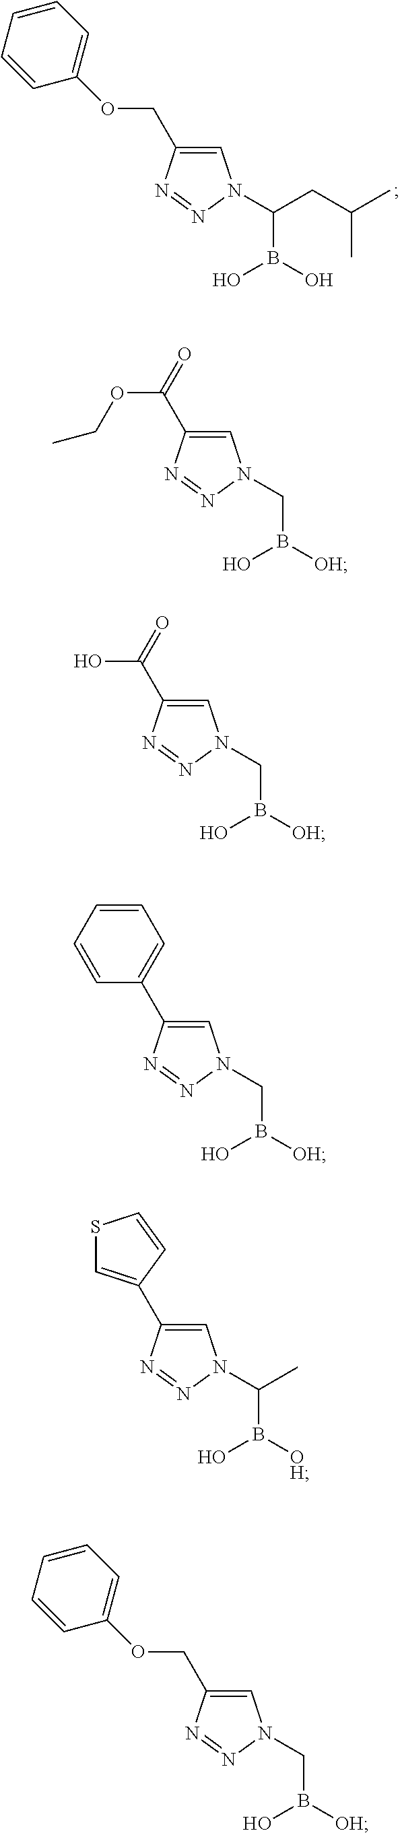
C1=C(C(OCC)=O)N=NN1CB([OH])O.C1=C(COC2=CC=CC=C2)N=NN1CB([OH])O.C1=C(COC2=CC=CC=C2)N=NN1C(B(O)O)CC(C)C.C1=C(C(O)=O)N=NN1CB([OH])O.C1=C(C2=CC=CC=C2)N=NN1CB([OH])O.C1=C(C2=CSC=C2)N=NN1C(B([OH])O)C
